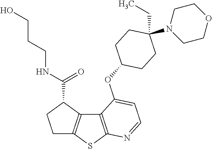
C12=C(SC3=C1C(C(NCCCO)=O)CC3)N=CC=C2OC1CCC(CC)(N2CCOCC2)CC1
